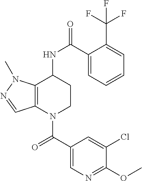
C1(C(=O)N2CCC(NC(=O)C3=CC=CC=C3C(F)(F)F)C3=C2C=NN3C)=CN=C(OC)C(Cl)=C1
